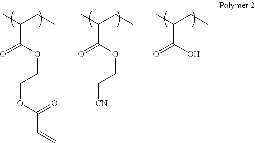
C(C(OCCOC(C=C)=O)=O)(C)CC.C(C(OCC[CN])=O)(C)CC.C(C(O)=O)(C)CC
